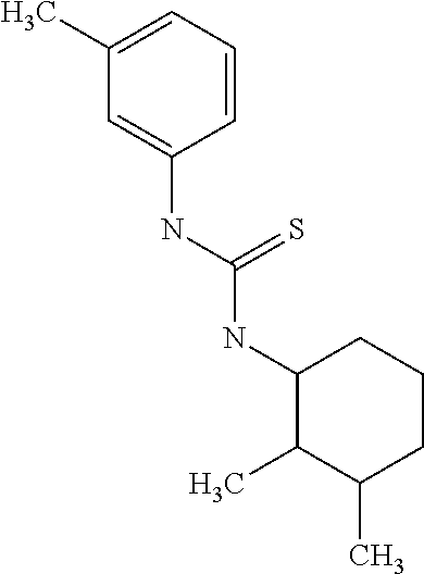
C1=C(NC(=S)NC2CCCC(C)C2C)C=CC=C1C
